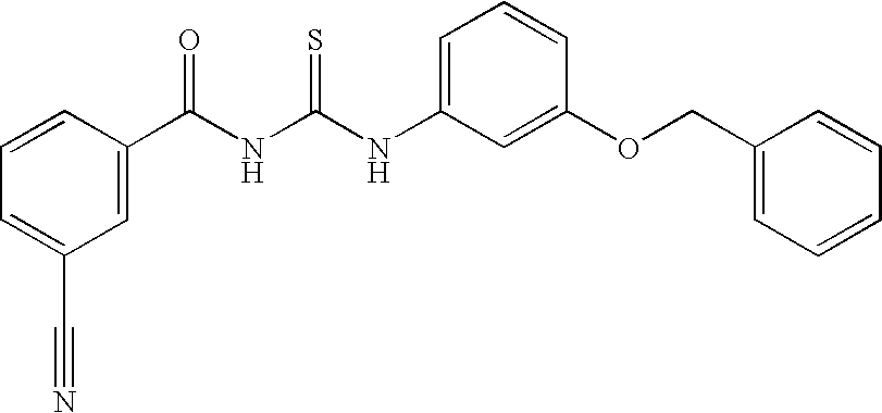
C1(C(NC(NC2=CC=CC(OCC3=CC=CC=C3)=C2)=S)=O)=CC(C#N)=CC=C1
